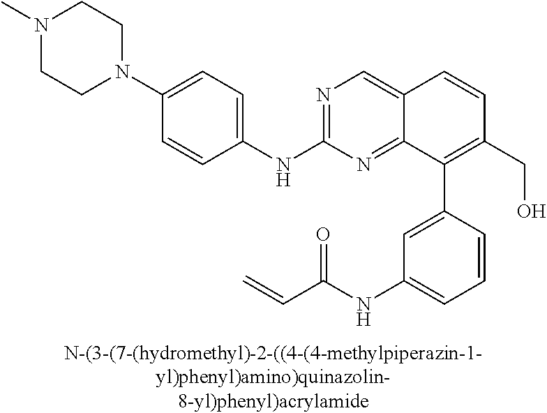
N1=C(NC2=CC=C(N3CCN(C)CC3)C=C2)N=C2C(=C1)C=CC(CO)=C2C1=CC(NC(C=C)=O)=CC=C1
